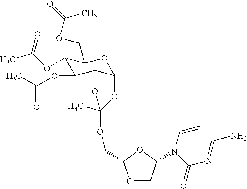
C1(OC(C)=O)C2C(OC(COC(C)=O)C1OC(C)=O)OC(C)(OCC1OCC(N3C(=O)N=C(N)C=C3)O1)O2
